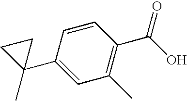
C1=CC(C2(C)CC2)=CC(C)=C1C(O)=O
